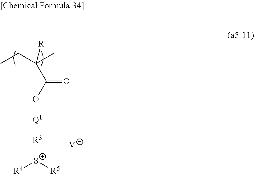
C(C(O[Q1][R3][S+]([R4])[R5])=O)(CC)(C)[R].[V]
